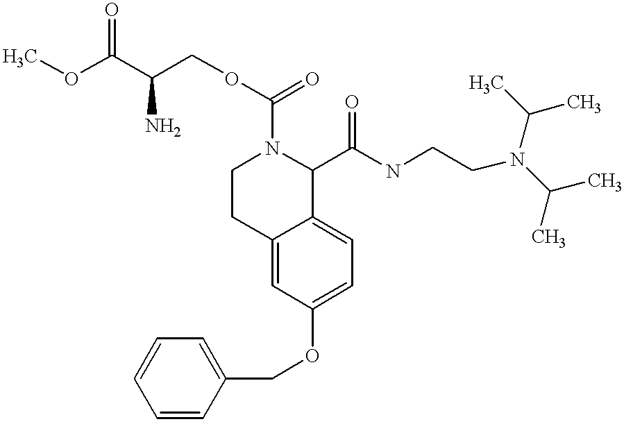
C1=CC=CC(COC2=CC=C3C(=C2)CCN(C(OCC(C(OC)=O)N)=O)C3C(NCCN(C(C)C)C(C)C)=O)=C1
